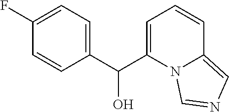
C1=C(C(C2=CC=C(F)C=C2)O)N2C(=CN=C2)C=C1
